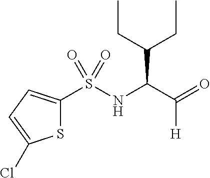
S1C(S(NC(C([H])=O)C(CC)CC)(=O)=O)=CC=C1Cl
